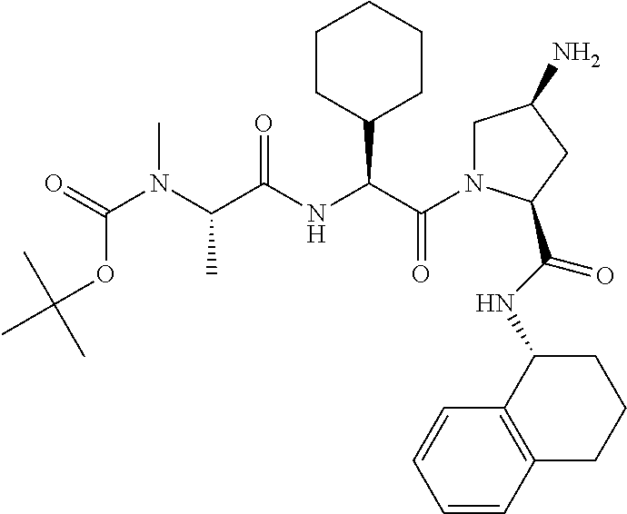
C1N(C(C(NC(C(N(C(=O)OC(C)(C)C)C)C)=O)C2CCCCC2)=O)C(C(NC2C3=C(CCC2)C=CC=C3)=O)CC1N
